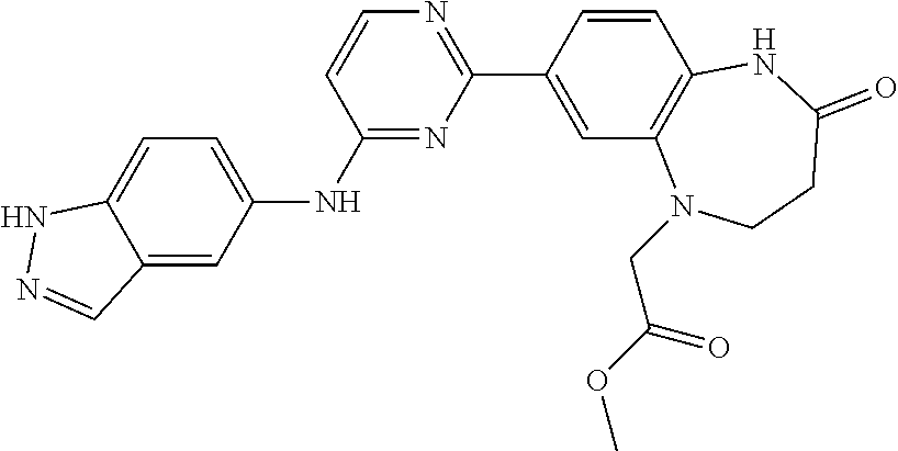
C1(C2=CC3=C(C=C2)NC(=O)CCN3CC(OC)=O)=NC=CC(NC2=CC=C3C(=C2)C=NN3)=N1
